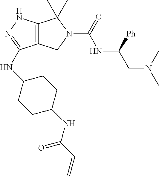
C12=C(NN=C1NC1CCC(NC(C=C)=O)CC1)C(C)(C)N(C(=O)NC(CN(C)C)[Ph])C2
